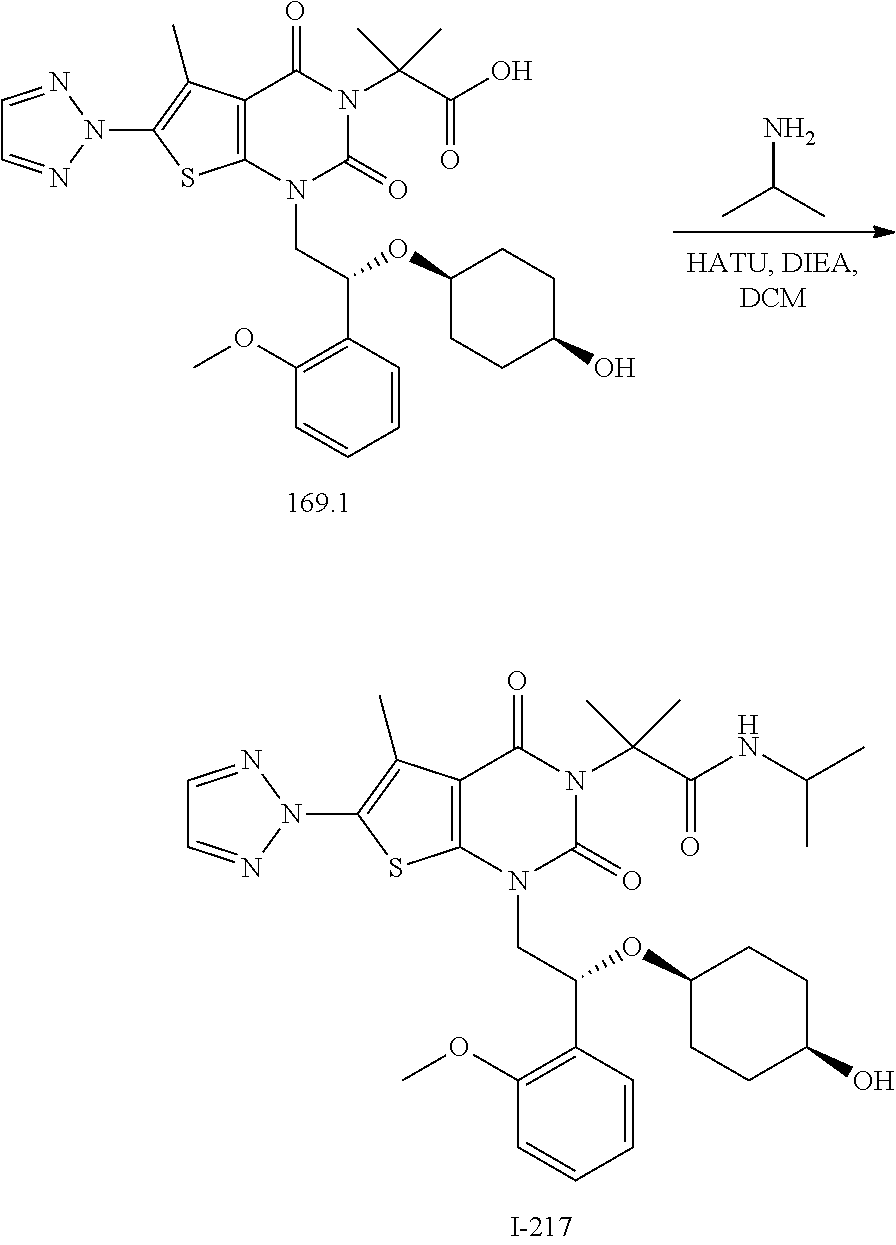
C12=C(N(CC(C3=C(OC)C=CC=C3)OC3CCC(O)CC3)C(=O)N(C(C(NC(C)C)=O)(C)C)C1=O)SC(N1N=CC=N1)=C2C.NC(C)C.C12=C(N(CC(C3=C(OC)C=CC=C3)OC3CCC(O)CC3)C(=O)N(C(C(O)=O)(C)C)C1=O)SC(N1N=CC=N1)=C2C
